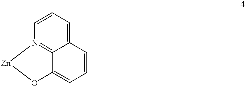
C1=CN2=C3C(=C1)C=CC=C3O[Zn]2
